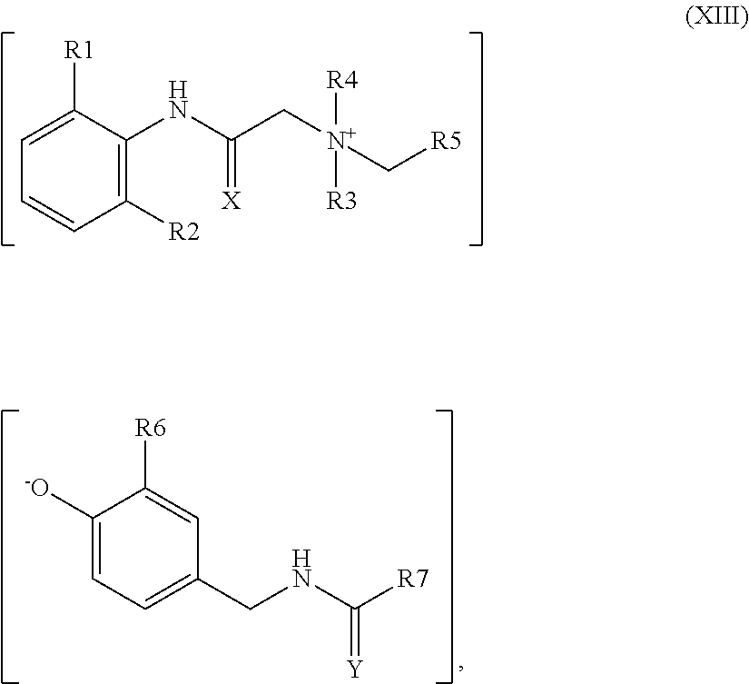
C1([R2])=C(NC(C[N+](C[R5])([R4])[R3])=[X])C([R1])=CC=C1.C1([-O])=CC=C(CNC([R7])=[Y])C=C1[R6]
